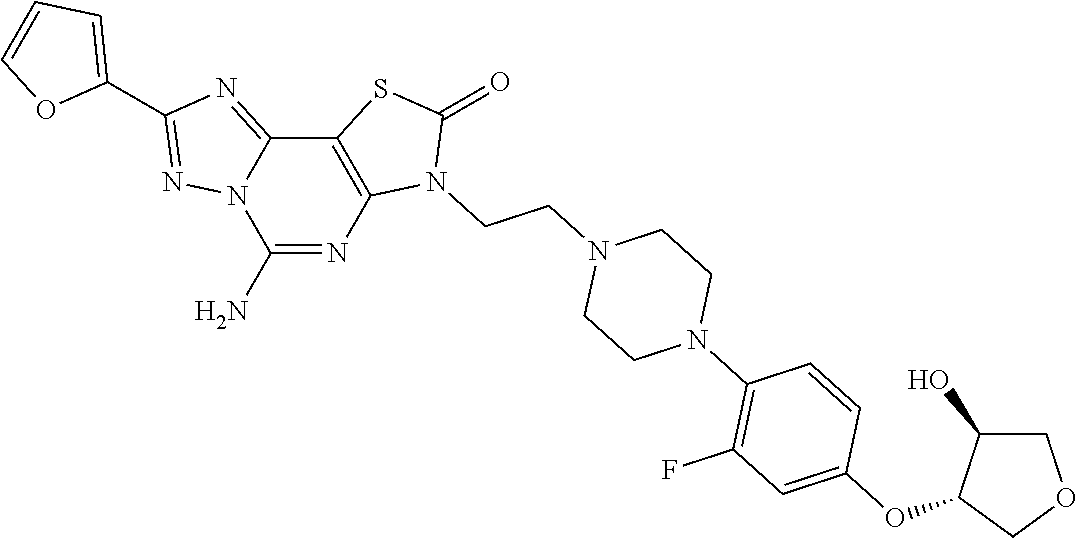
C1(N)=NC2=C(C3=NC(C4=CC=CO4)=NN13)SC(=O)N2CCN1CCN(C2=C(F)C=C(OC3COCC3O)C=C2)CC1
